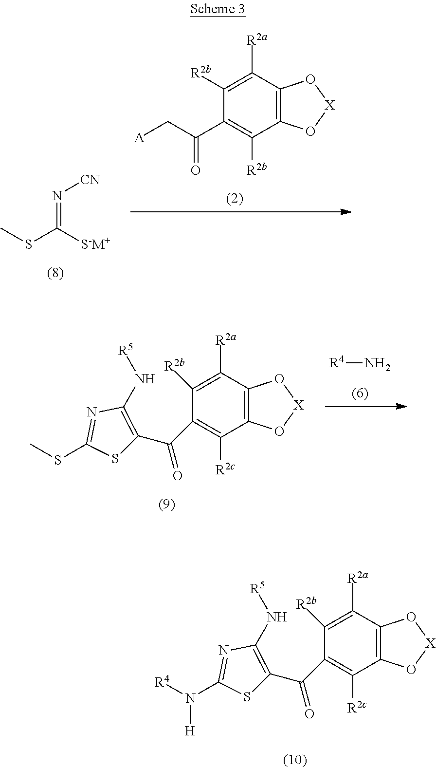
C12=C(C([R2a])=C([R2b])C(C(C3=C(N[R5])N=C(N([R4])[H])S3)=O)=C1[R2c])O[X]O2.C12=C(C([R2a])=C([R2b])C(C(C[A])=O)=C1[R2b])O[X]O2.CSC([S-M+])=N[CN].C12=C(C([R2a])=C([R2b])C(C(C3=C(N[R5])N=C(SC)S3)=O)=C1[R2c])O[X]O2.[R4]N
